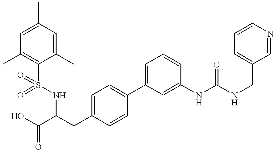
C1=C(CC(NS(C2=C(C)C=C(C)C=C2C)(=O)=O)C(O)=O)C=CC(C2=CC=CC(NC(=O)NCC3=CC=CN=C3)=C2)=C1
